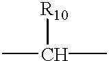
CC(C)[R10]
